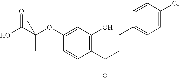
C1(OC(C(O)=O)(C)C)=CC(O)=C(C(C=CC2=CC=C(Cl)C=C2)=O)C=C1
